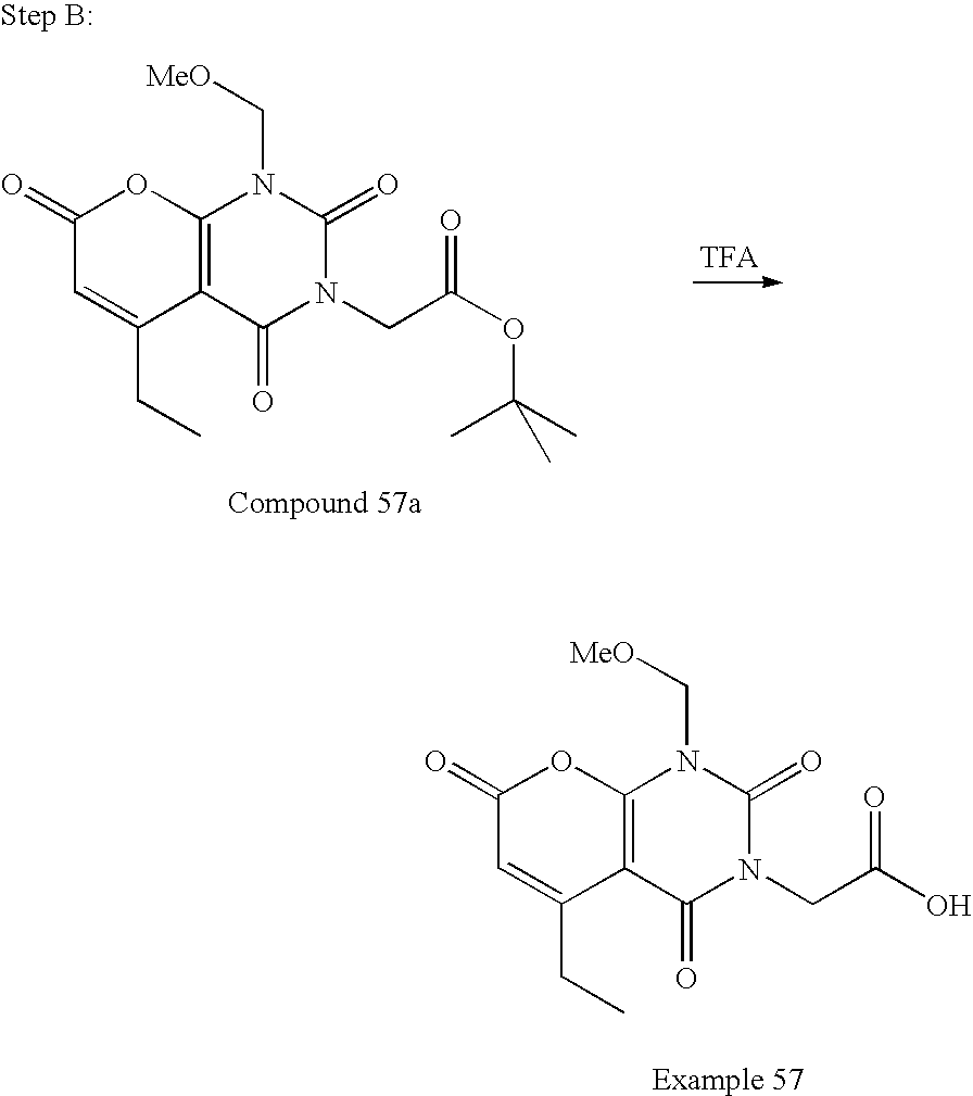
C1(=O)C=C(CC)C2=C(O1)N(C[MeO])C(=O)N(CC(O)=O)C2=O.C1(=O)C=C(CC)C2=C(O1)N(C[MeO])C(=O)N(CC(OC(C)(C)C)=O)C2=O
